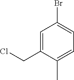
C1=C(CCl)C(C)=CC=C1Br
